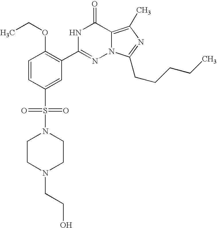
C1=CC(S(=O)(=O)N2CCN(CCO)CC2)=CC(C2=NN3C(=C(C)N=C3CCCCC)C(=O)N2)=C1OCC
